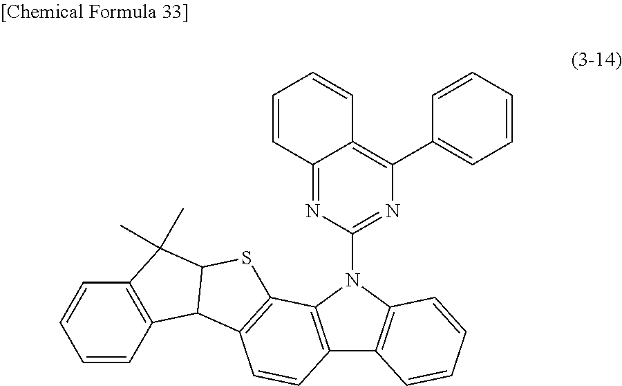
C12=NC(N3C4=C(C5=C3C=CC=C5)C=CC3=C4SC4C3C3=C(C4(C)C)C=CC=C3)=NC(C3=CC=CC=C3)=C1C=CC=C2
